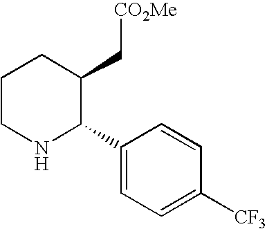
C1CNC(C2=CC=C([CF3])C=C2)C(C[CO2Me])C1
